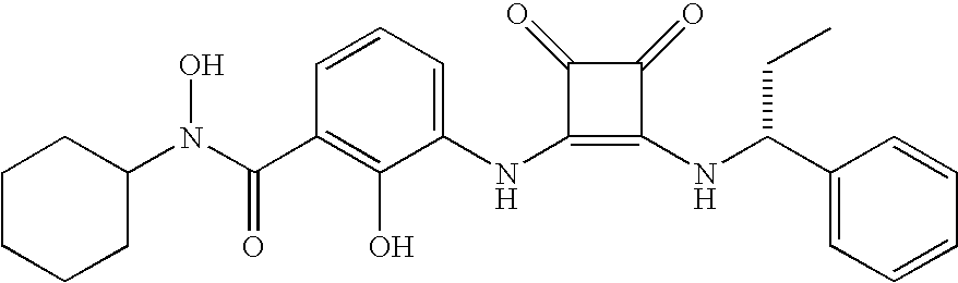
N(C1=C(NC(CC)C2=CC=CC=C2)C(=O)C1=O)C1=CC=CC(C(=O)N(C2CCCCC2)O)=C1O
